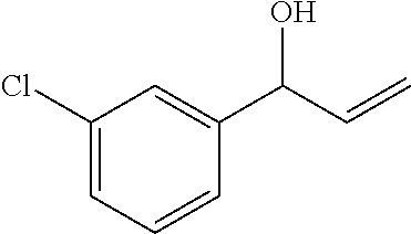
C1(Cl)=CC=CC(C(C=C)O)=C1
